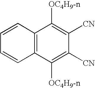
C12=C(C([OC4H9-n])=C([CN])C([CN])=C1[OC4H9-n])C=CC=C2
